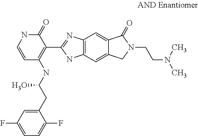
C1=CNC(=O)C(C2=NC3=C(N2)C=C2C(=C3)C(=O)N(CCN(C)C)C2)=C1NC(CC1=CC(F)=CC=C1F)O
